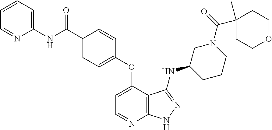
N(C(=O)C1=CC=C(OC2=CC=NC3=C2C(NC2CCCN(C(=O)C4(C)CCOCC4)C2)=NN3)C=C1)C1=CC=CC=N1
